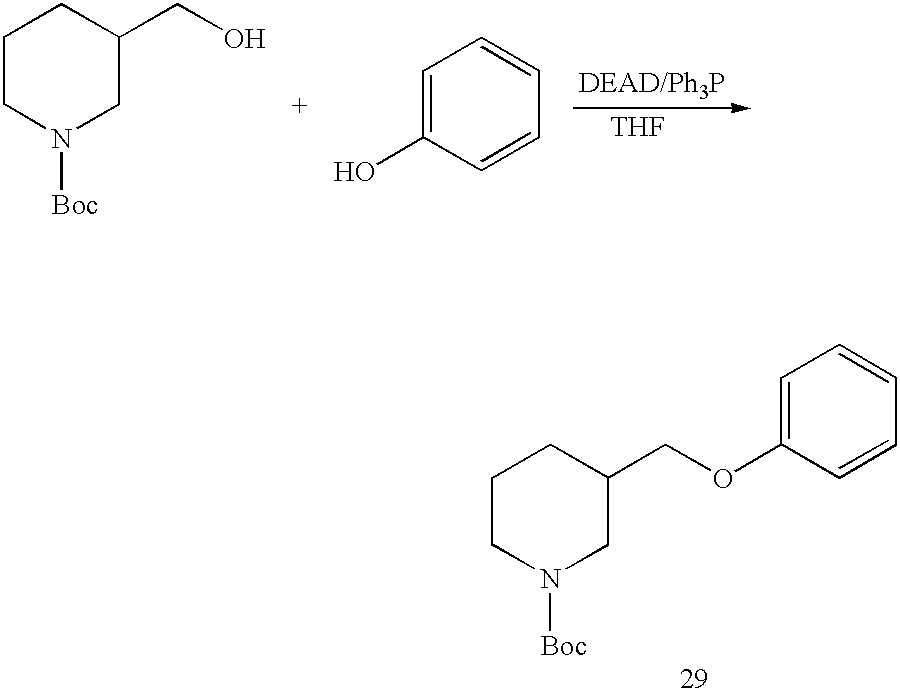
C1CN([Boc])CC(CO)C1.C1=C(O)C=CC=C1.[THF].C1CN([Boc])CC(COC2=CC=CC=C2)C1
